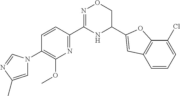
C1=CC(C2=NOCC(C3=CC4=C(C(Cl)=CC=C4)O3)N2)=NC(OC)=C1N1C=C(C)N=C1
